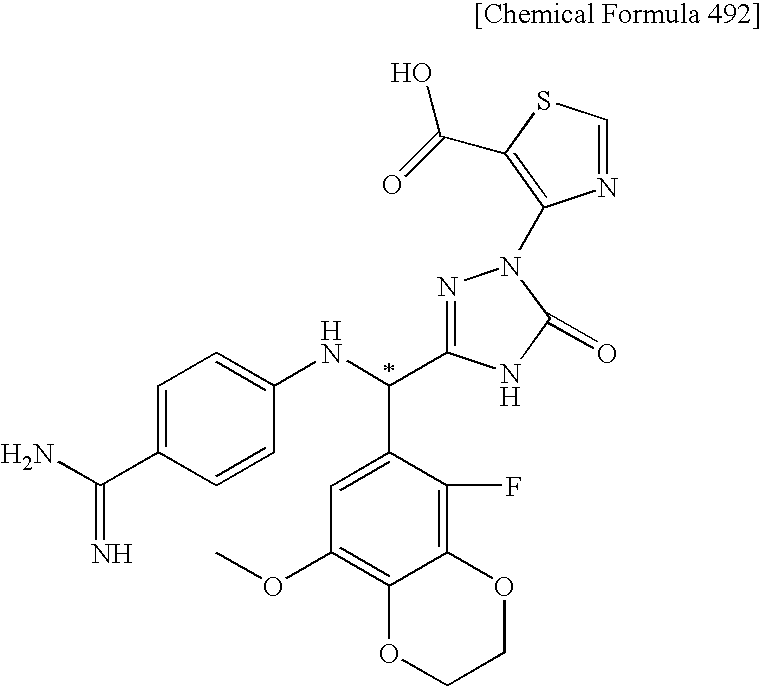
C1=C(C(N)=N)C=CC(NC(C2=CC(OC)=C3C(=C2F)OCCO3)C2=NN(C3=C(C(=O)O)SC=N3)C(=O)N2)=C1
